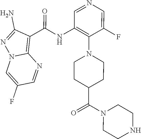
C1CNCCN1C(=O)C1CCN(C2=C(NC(C3=C4N(N=C3N)C=C(F)C=N4)=O)C=NC=C2F)CC1
